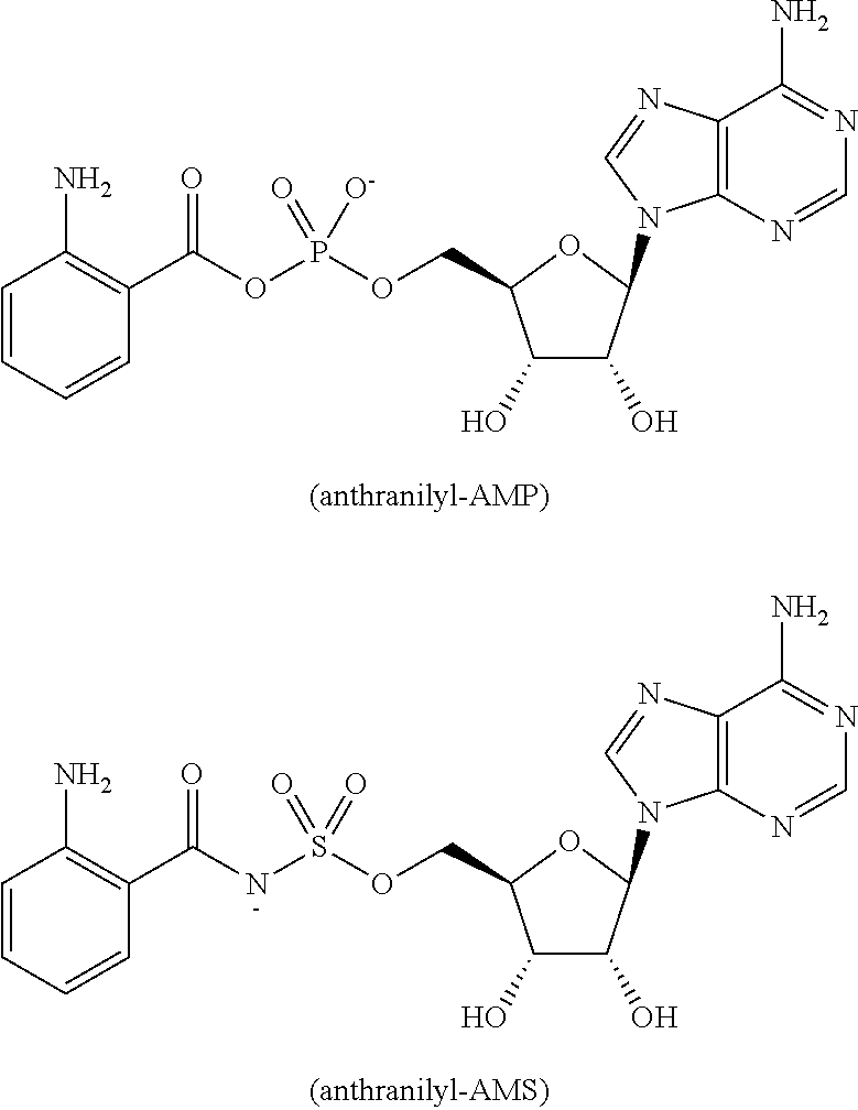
C1(O)C(O)C(N2C3=C(C(N)=NC=N3)N=C2)OC1COP(OC(C1=C(N)C=CC=C1)=O)(=O)[O-].C1(O)C(O)C(N2C3=C(C(N)=NC=N3)N=C2)OC1COS(NC(C1=C(N)C=CC=C1)=O)(=O)=O
